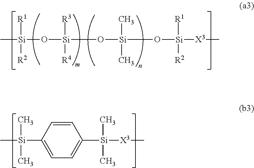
C[Si](O[Si](O[Si](O[Si]([X3]C)([R1])[R2])(C)C)([R3])[R4])([R1])[R2].C[Si](C1=CC=C([Si]([X3]C)(C)C)C=C1)(C)C
